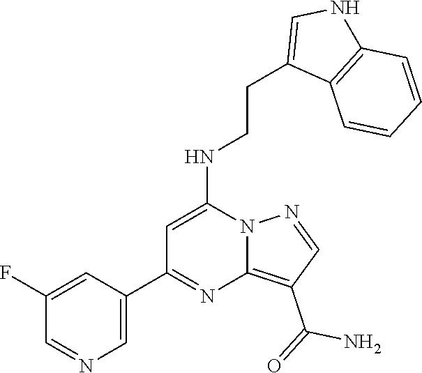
C1=C(C2=NC3=C(C(=O)N)C=NN3C(NCCC3=CNC4=C3C=CC=C4)=C2)C=C(F)C=N1
